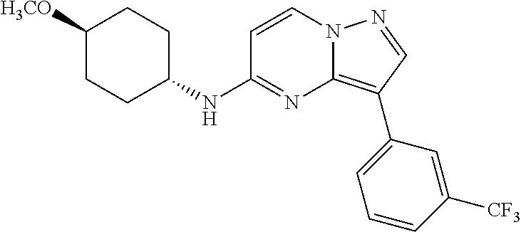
C1=CN2C(=C(C3=CC=CC([CF3])=C3)C=N2)N=C1NC1CCC([H3CO])CC1
